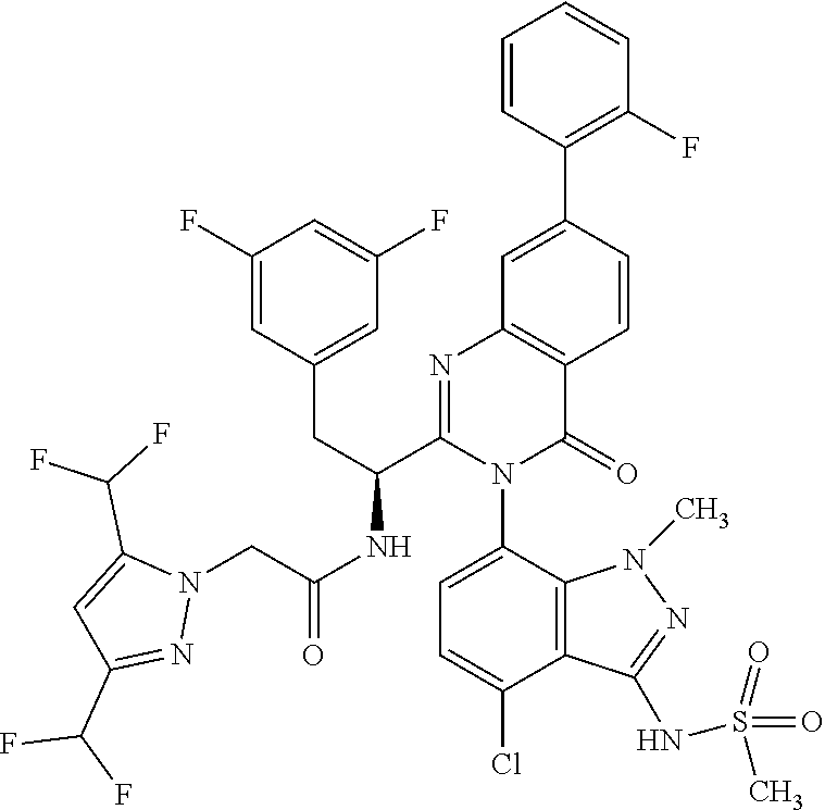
C1=CC(C2=CC3=C(C=C2)C(=O)N(C2=CC=C(Cl)C4=C2N(C)N=C4NS(=O)(=O)C)C(C(CC2=CC(F)=CC(F)=C2)NC(=O)CN2C(C(F)F)=CC(C(F)F)=N2)=N3)=C(F)C=C1
